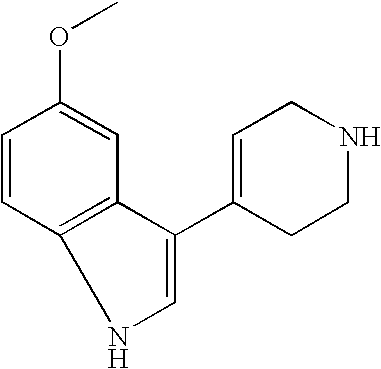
C1=CC2=C(C=C1OC)C(C1=CCNCC1)=CN2
